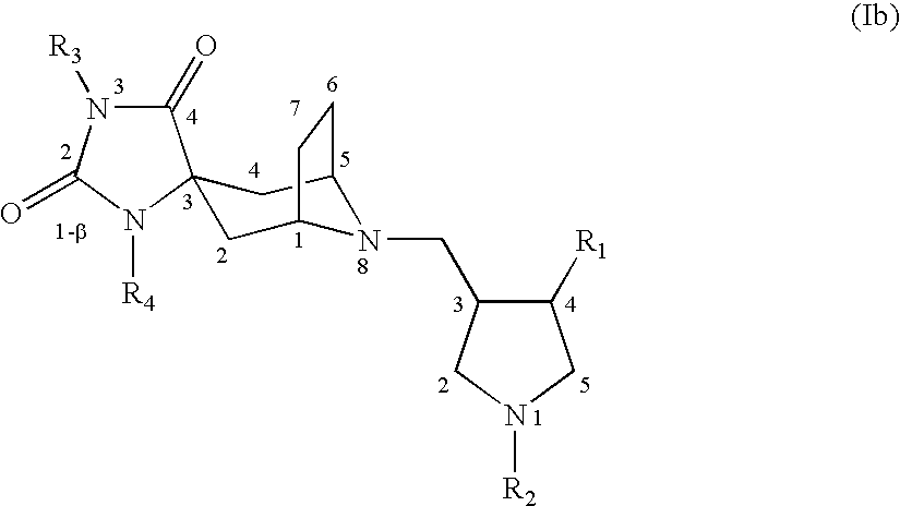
C1(=O)N([R3])C(=O)N([R4])C12CC1N(CC3C([R1])CN([R2])C3)C(C2)CC1
